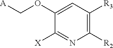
C1([R2])=C([R3])C=C(OC[A])C([X])=N1
